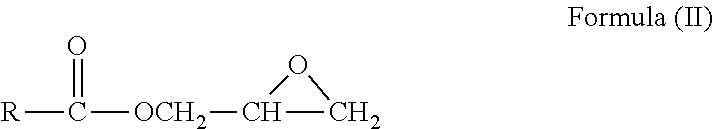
[R]C([OCH2]C1CO1)=O
